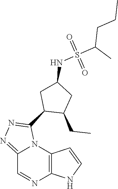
C12=C(N3C(=NN=C3C3C(CC)CC(NS(C(C)CCC)(=O)=O)C3)C=N1)C=CN2
